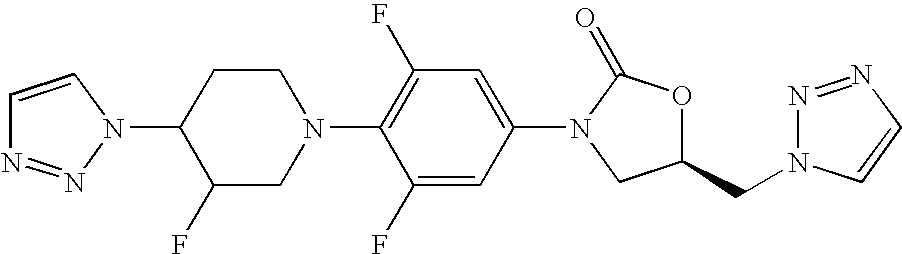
C1=CN(C2C(F)CN(C3=C(F)C=C(N4C(=O)OC(CN5N=NC=C5)C4)C=C3F)CC2)N=N1
